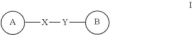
[A].C[X][Y]C.B
